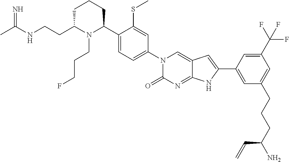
C1C(CCNC(C)=N)N(CCCF)C(C2=CC=C(N3C(=O)N=C4C(=C3)C=C(C3=CC(CCCC(N)C=C)=CC(C(F)(F)F)=C3)N4)C=C2SC)CC1
